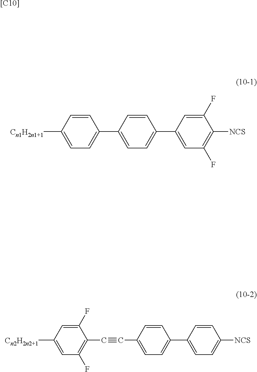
[[C10]].C1=CC([Cn1H2n1+1])=CC=C1C1=CC=C(C2=CC(F)=C([NCS])C(F)=C2)C=C1.C1(F)=CC([Cn2H2n2+1])=CC(F)=C1C#CC1=CC=C(C2=CC=C([NCS])C=C2)C=C1
